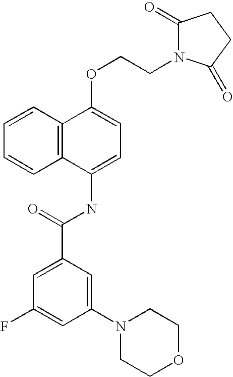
C1=CC2=C(C=C1)C(NC(C1=CC(F)=CC(N3CCOCC3)=C1)=O)=CC=C2OCCN1C(=O)CCC1=O
